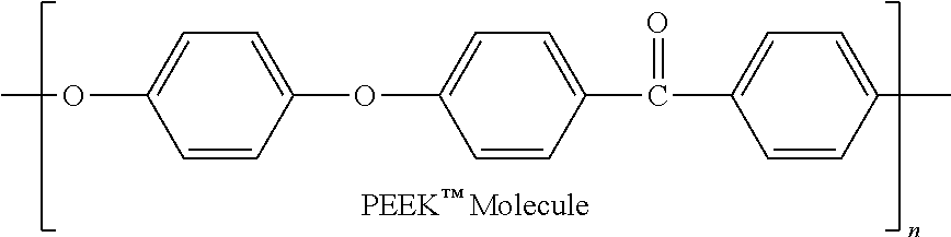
C1=CC(C)=CC=C1C(C1=CC=C(OC2=CC=C(OC)C=C2)C=C1)=O
